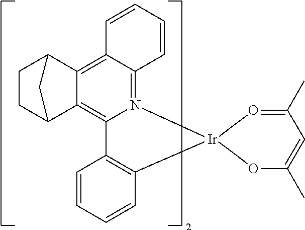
C12=C3C(=N4C(=C1C1CCC2C1)C1=C(C=CC=C1)[Ir]41OC(C)=CC(C)=O1)C=CC=C3
